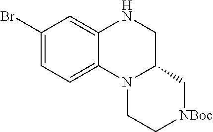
C1(Br)=CC=C2C(=C1)NCC1N2CC[NBoc]C1
